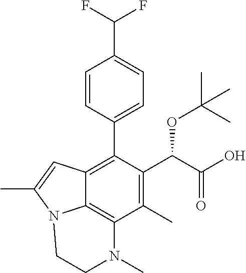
C1=CC(C2=C3C4=C(C(C)=C2C(C(=O)O)OC(C)(C)C)N(C)CCN4C(C)=C3)=CC=C1C(F)F
